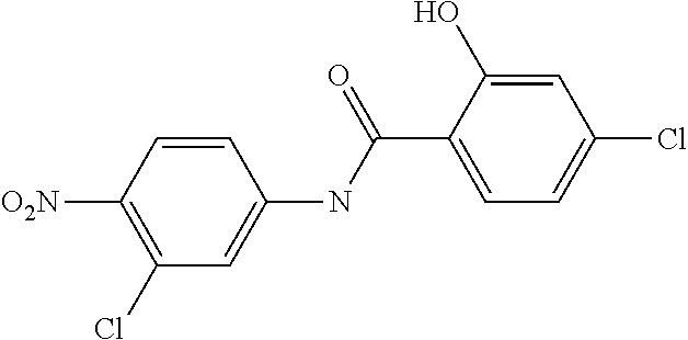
C1(Cl)=C([O2N])C=CC(NC(C2=CC=C(Cl)C=C2O)=O)=C1
